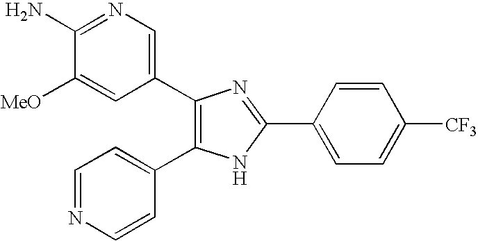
C1(N)=NC=C(C2=C(C3=CC=NC=C3)NC(C3=CC=C([CF3])C=C3)=N2)C=C1[MeO]
